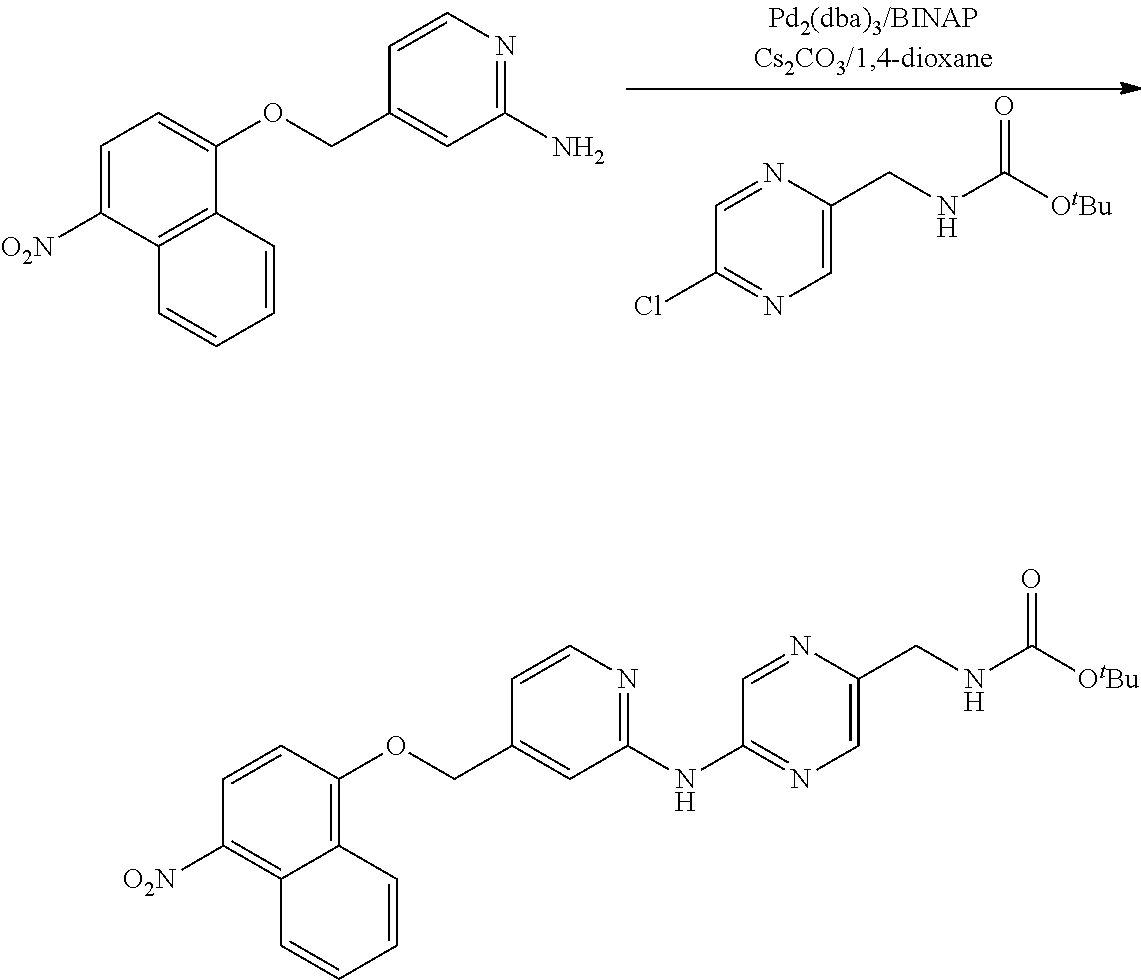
C1=NC(CNC([OtBu])=O)=CN=C1Cl.[O2N]C1=CC=C(OCC2=CC(N)=NC=C2)C2=C1C=CC=C2.[O2N]C1=C2C(=C(OCC3=CC(NC4=NC=C(CNC([OtBu])=O)N=C4)=NC=C3)C=C1)C=CC=C2
